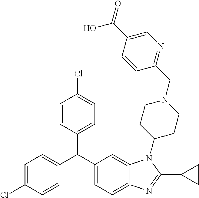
C1=C(Cl)C=CC(C(C2=CC=C3C(=C2)N(C2CCN(CC4=NC=C(C(O)=O)C=C4)CC2)C(C2CC2)=N3)C2=CC=C(Cl)C=C2)=C1
